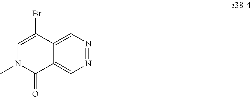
C1=C(Br)C2=CN=NC=C2C(=O)N1C
